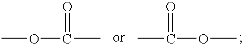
COC(=O)C.CC(OC)=O
